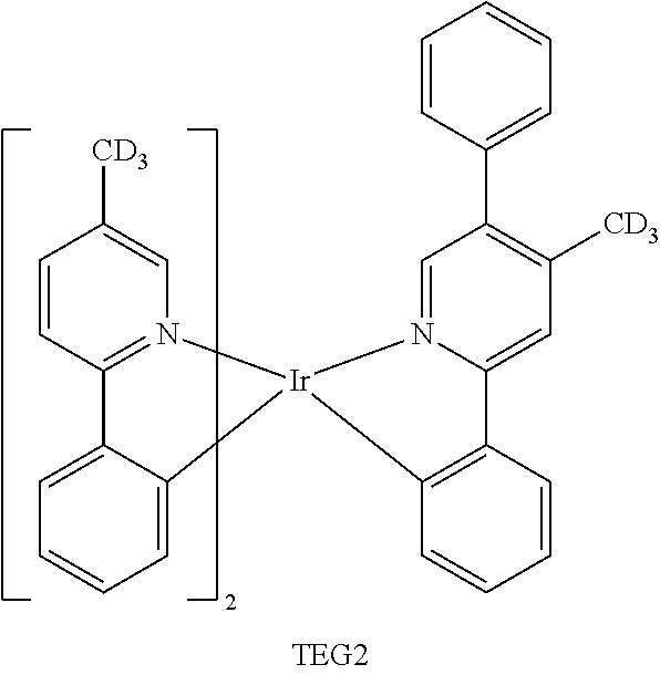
C1=CC2=N(C=C1[CD3])[Ir]1(C3=CC=CC=C23)N2=CC(C3=CC=CC=C3)=C([CD3])C=C2C2=C1C=CC=C2
